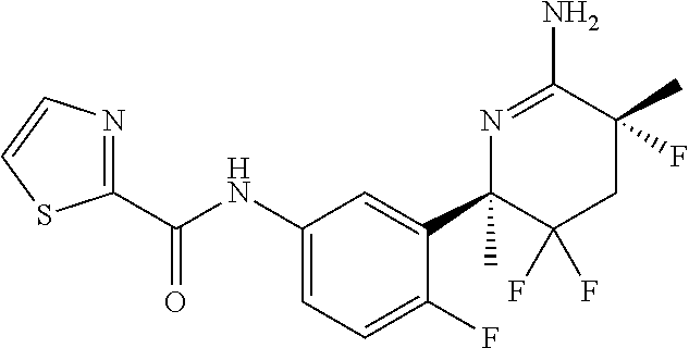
C1(C(NC2=CC=C(F)C(C3(C)C(F)(F)CC(C)(F)C(N)=N3)=C2)=O)=NC=CS1
